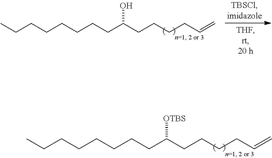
CCCCCCCCC(CCCCC=C)O.CCCCCCCCC(CCCCC=C)[OTBS]
